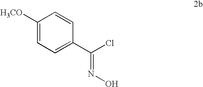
C1([H3CO])=CC=C(C(Cl)=NO)C=C1
